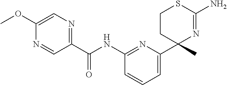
C(NC1=NC(C2(C)N=C(N)SCC2)=CC=C1)(=O)C1=NC=C(OC)N=C1
